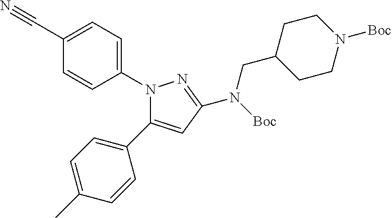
C1=C(C)C=CC(C2=CC(N([Boc])CC3CCN([Boc])CC3)=NN2C2=CC=C(C#N)C=C2)=C1
